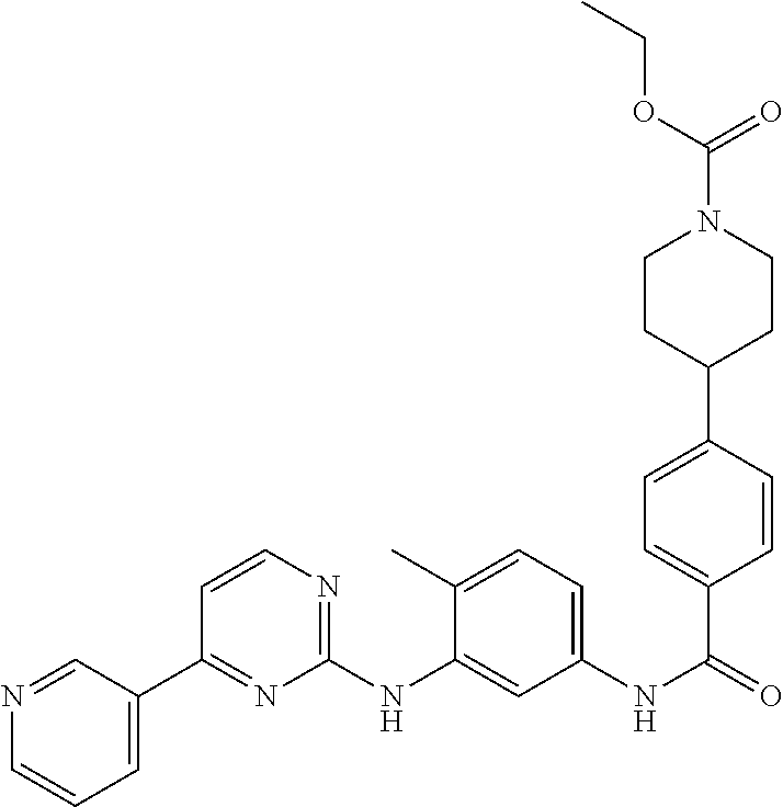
N1=CC(C2=NC(NC3=CC(NC(C4=CC=C(C5CCN(C(OCC)=O)CC5)C=C4)=O)=CC=C3C)=NC=C2)=CC=C1
